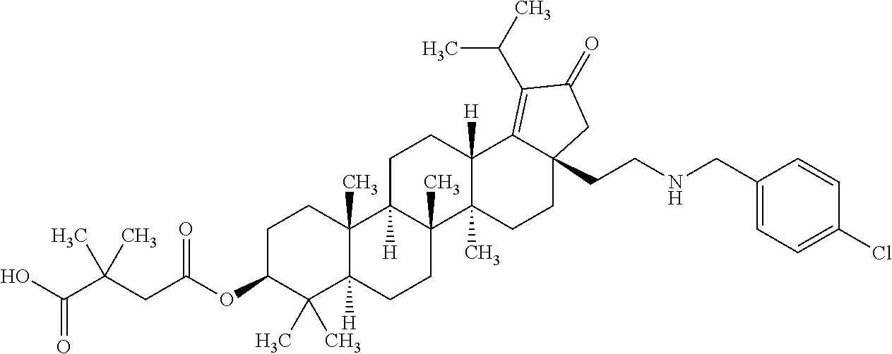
C1C(OC(CC(C(O)=O)(C)C)=O)C(C)(C)C2([H])C(C)(C1)C1([H])C(C)(CC2)C2(C)C([H])(CC1)C1=C(C(C)C)C(=O)CC1(CCNCC1=CC=C(Cl)C=C1)CC2
